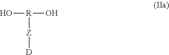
O[R](O)[Z][D]
